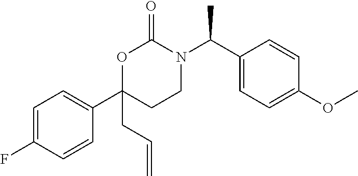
C1(C(N2C(=O)OC(CC=C)(C3=CC=C(F)C=C3)CC2)C)=CC=C(OC)C=C1
